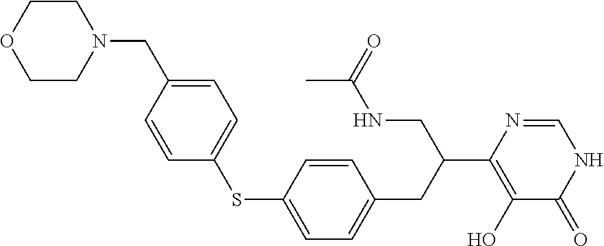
C1(SC2=CC=C(CN3CCOCC3)C=C2)=CC=C(CC(C2=C(O)C(=O)NC=N2)CNC(C)=O)C=C1
